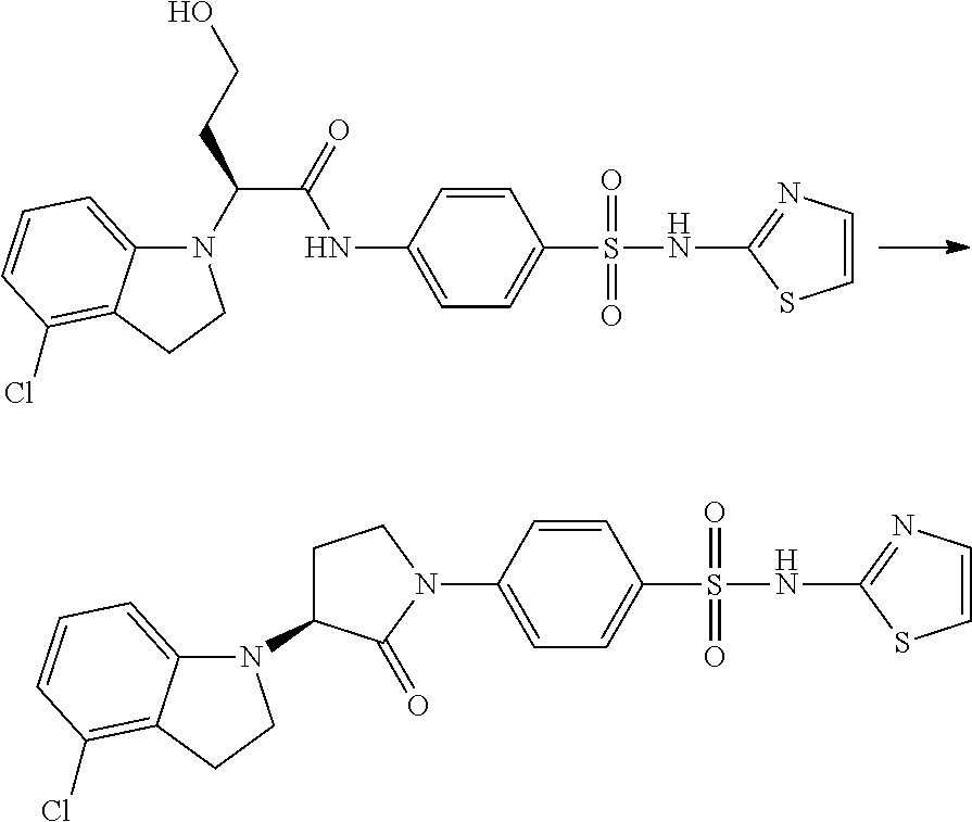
N1(C(C(NC2=CC=C(S(NC3=NC=CS3)(=O)=O)C=C2)=O)CCO)C2=CC=CC(Cl)=C2CC1.N1(C2=CC=C(S(NC3=NC=CS3)(=O)=O)C=C2)CCC(N2C3=CC=CC(Cl)=C3CC2)C1=O
